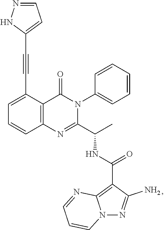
C1=C(C#CC2=CC=NN2)C2=C(C=C1)N=C(C(C)NC(=O)C1=C3N(N=C1N)C=CC=N3)N(C1=CC=CC=C1)C2=O
